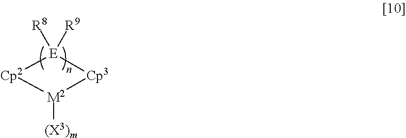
[Cp2]1[E]([R9])([R8])[Cp3][M2]1[(X3)m]
